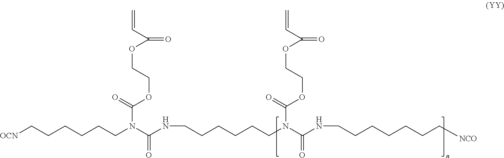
[OCN]CCCCCCN(C(NCCCCCCN(C(NCCCCCCC[NCO])=O)C(OCCOC(C=C)=O)=O)=O)C(OCCOC(C=C)=O)=O
